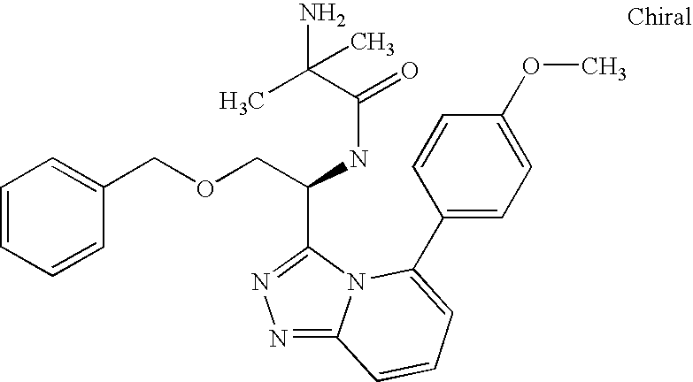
C(C(NC(=O)C(C)(N)C)C1=NN=C2N1C(C1=CC=C(OC)C=C1)=CC=C2)OCC1=CC=CC=C1
